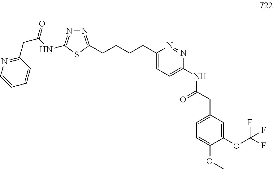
C1=CN=C(CC(NC2=NN=C(CCCCC3=CC=C(NC(CC4=CC=C(OC)C(OC(F)(F)F)=C4)=O)N=N3)S2)=O)C=C1
